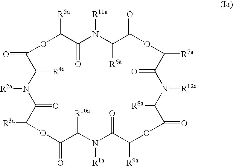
O1C([R5a])C(=O)N([R11a])C([R6a])C(=O)OC([R7a])C(=O)N([R12a])C([R8a])C(=O)OC([R9a])C(=O)N([R1a])C([R10a])C(=O)OC([R3a])C(=O)N([R2a])C([R4a])C1=O
